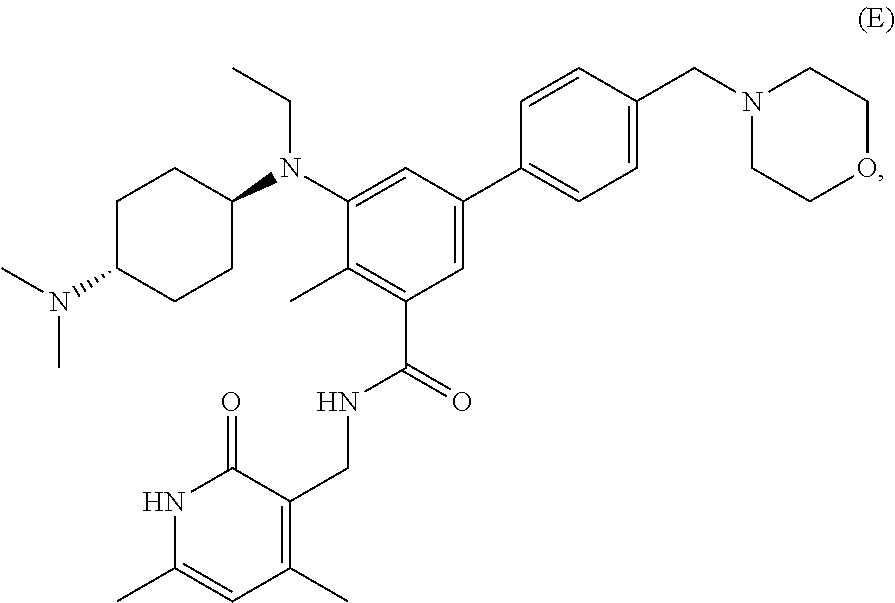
C(N(C1=CC(C2=CC=C(CN3CCOCC3)C=C2)=CC(C(=O)NCC2=C(C)C=C(C)NC2=O)=C1C)C1CCC(N(C)C)CC1)C
